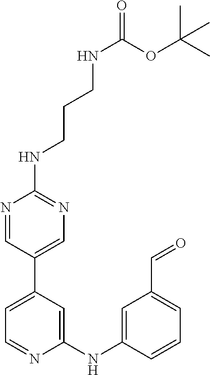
C1(NC2=CC(C=O)=CC=C2)=CC(C2=CN=C(NCCCNC(=O)OC(C)(C)C)N=C2)=CC=N1
